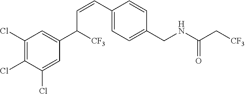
C1(Cl)=C(Cl)C(Cl)=CC(C(C=CC2=CC=C(CNC(C[CF3])=O)C=C2)[CF3])=C1
